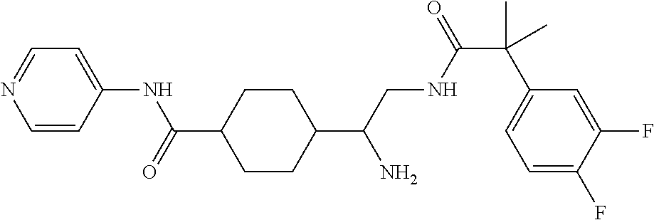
C1(C(CNC(C(C2=CC=C(F)C(F)=C2)(C)C)=O)N)CCC(C(=O)NC2=CC=NC=C2)CC1
